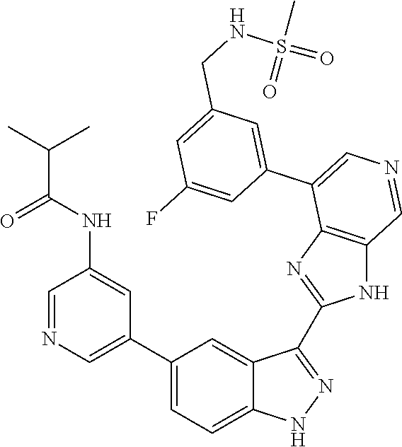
C1(C2=CN=CC(NC(C(C)C)=O)=C2)=CC=C2C(=C1)C(C1=NC3=C(N1)C=NC=C3C1=CC(CNS(=O)(C)=O)=CC(F)=C1)=NN2
